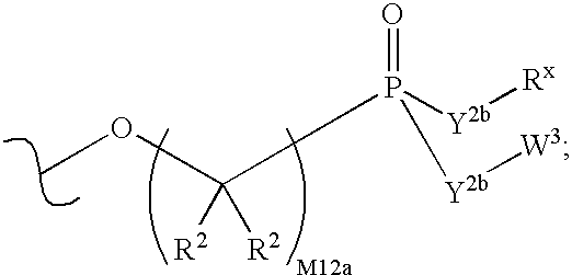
COC(P([Y2b][Rx])(=O)[Y2b][W3])([R2])[R2]
